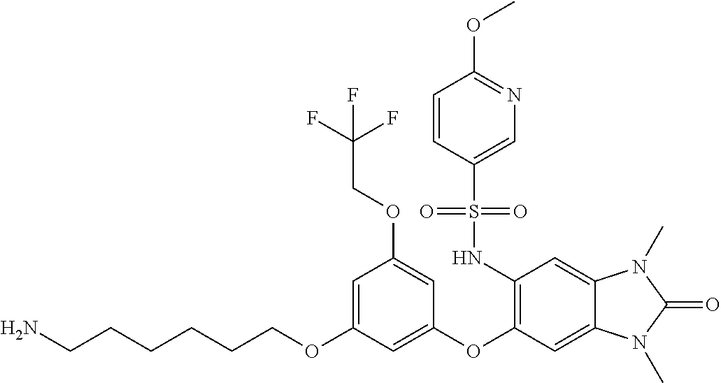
C1=C(OCCCCCCN)C=C(OC2=C(NS(C3=CN=C(OC)C=C3)(=O)=O)C=C3C(=C2)N(C)C(=O)N3C)C=C1OCC(F)(F)F
